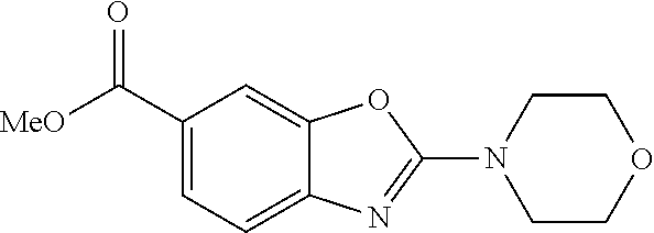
C1(C([MeO])=O)=CC=C2C(=C1)OC(N1CCOCC1)=N2
